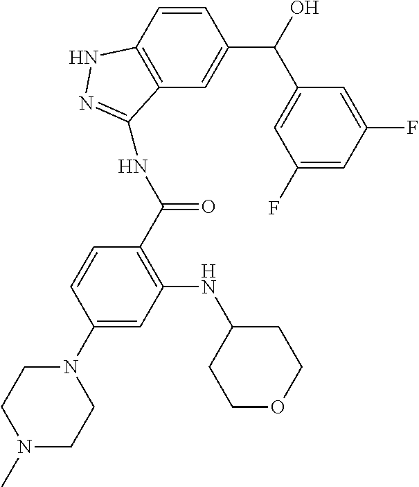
C1=CC2=C(C=C1C(C1=CC(F)=CC(F)=C1)O)C(NC(C1=C(NC3CCOCC3)C=C(N3CCN(C)CC3)C=C1)=O)=NN2
